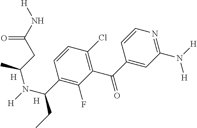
C1(N([H])[H])=NC=CC(C(=O)C2=C(Cl)C=CC(C(N(C(CC(=O)N[H])C)[H])CC)=C2F)=C1.[H].[H]
